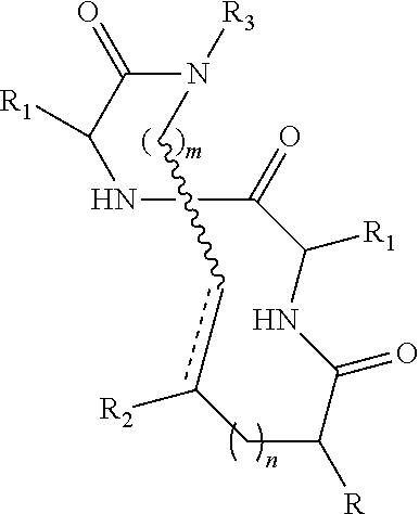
C1(=O)N([R3])Ccc([R2])CC([R])C(=O)NC([R1])C(=O)NC1[R1]
